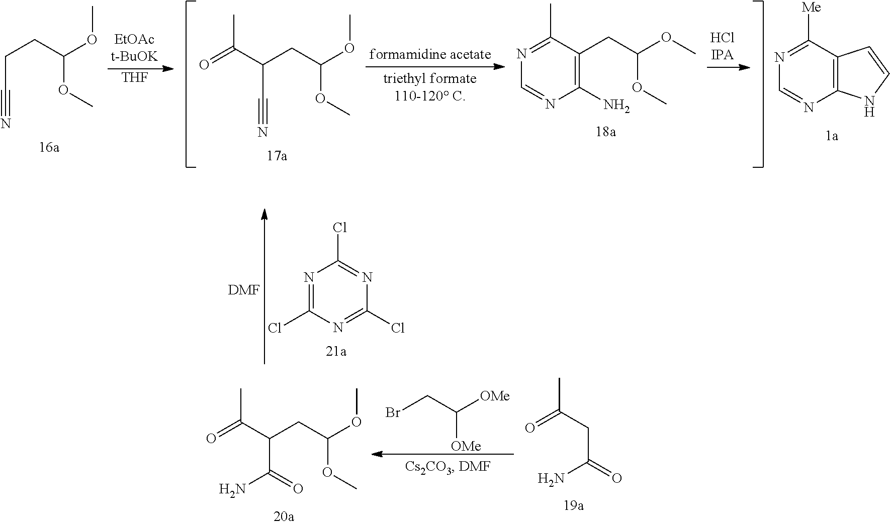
C(C#N)CC(OC)OC.[THF].O=C(C(CC(OC)OC)C#N)C.N1=C(C)C(CC(OC)OC)=C(N)N=C1.N1=C([Me])C2=C(N=C1)NC=C2.N1=C(Cl)N=C(Cl)N=C1Cl.[DMF].O=C(C)C(CC(OC)OC)C(N)=O.BrCC([OMe])[OMe].O=C(C)CC(N)=O
